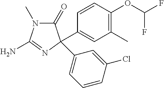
N1(C)C(=O)C(C2=CC(C)=C(OC(F)F)C=C2)(C2=CC=CC(Cl)=C2)N=C1N
